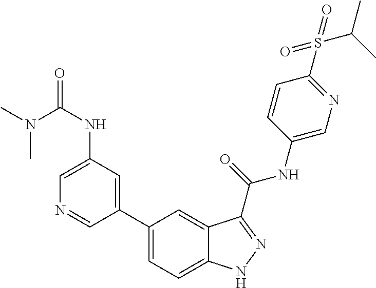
C1(NC(=O)N(C)C)=CN=CC(C2=CC=C3C(=C2)C(C(NC2=CN=C(S(=O)(=O)C(C)C)C=C2)=O)=NN3)=C1
